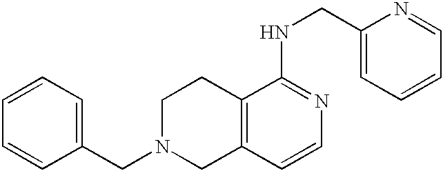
C1(CN2CC3=C(CC2)C(NCC2=CC=CC=N2)=NC=C3)=CC=CC=C1
